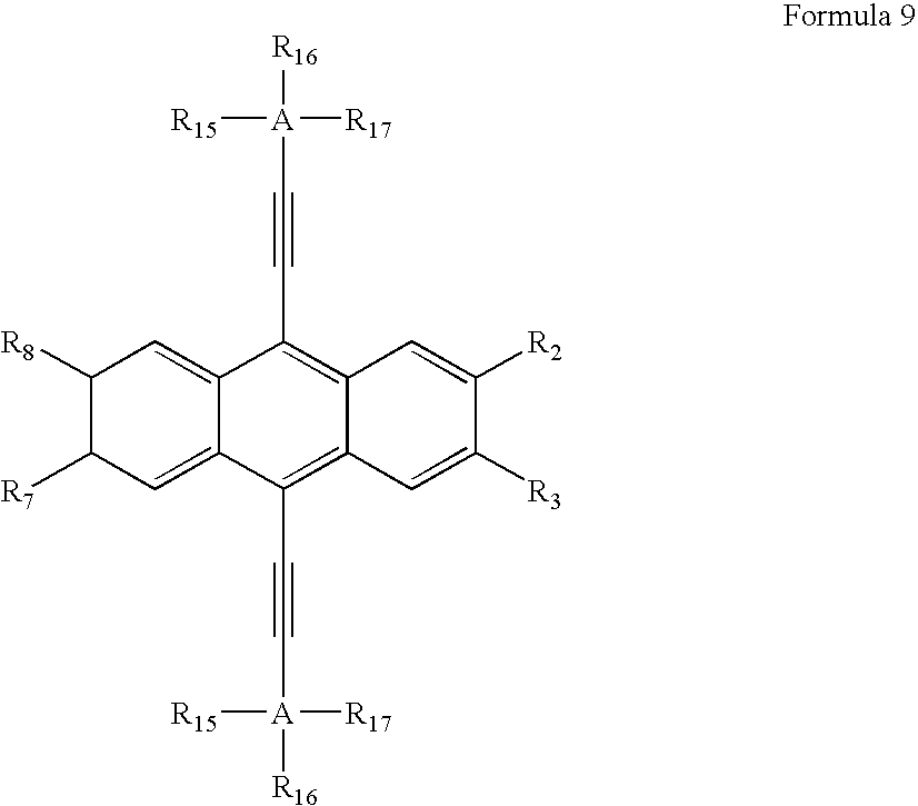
C1([R7])C([R8])C=C2C(=C1)C(C#C[A]([R15])([R16])[R17])=C1C(=C2C#C[A]([R17])([R15])[R16])C=C([R2])C([R3])=C1
